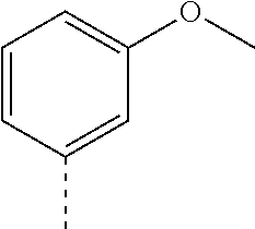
C1=CC(C)=CC(OC)=C1
